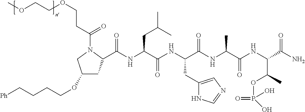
C(NC(C(NC(C(NC(C(NC(C(N)=O)C(OP(=O)(O)O)C)=O)C)=O)CC1=CN=CN1)=O)CC(C)C)(=O)C1CC(OCCCC[Ph])CN1C(CCOCCOC)=O
